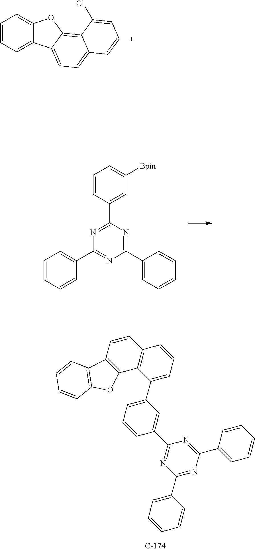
N1=C(C2=CC([Bpin])=CC=C2)N=C(C2=CC=CC=C2)N=C1C1=CC=CC=C1.C1=CC=C2C(=C1)OC1=C3C(=CC=C21)C=CC=C3Cl.N1=C(C2=CC=CC=C2)N=C(C2=CC(C3=CC=CC4=C3C3=C(C=C4)C4=C(O3)C=CC=C4)=CC=C2)N=C1C1=CC=CC=C1
